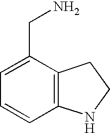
C1=CC2=C(C(CN)=C1)CCN2
